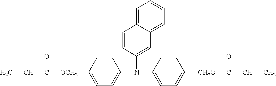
C=CC([OCH2]C1=CC=C(N(C2=CC=C([CH2O]C(C=C)=O)C=C2)C2=CC3=CC=CC=C3C=C2)C=C1)=O
